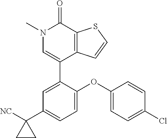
S1C=CC2=C1C(=O)N(C)C=C2C1=CC(C2([NC])CC2)=CC=C1OC1=CC=C(Cl)C=C1
